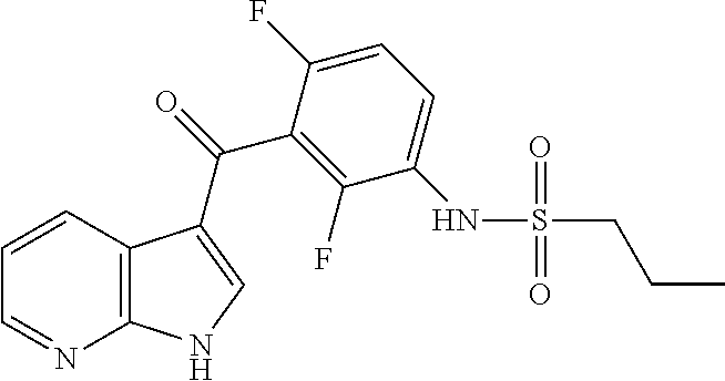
C1=NC2=C(C=C1)C(C(=O)C1=C(F)C(NS(=O)(=O)CCC)=CC=C1F)=CN2
